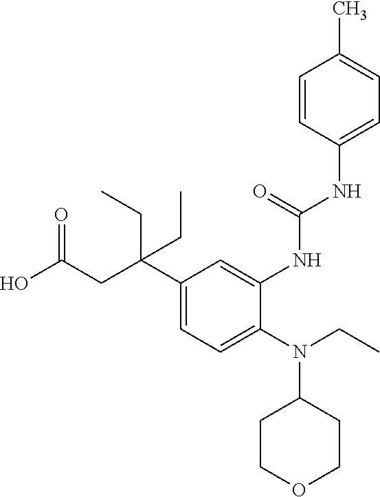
C1(C(CC(O)=O)(CC)CC)=CC=C(N(CC)C2CCOCC2)C(NC(NC2=CC=C(C)C=C2)=O)=C1
